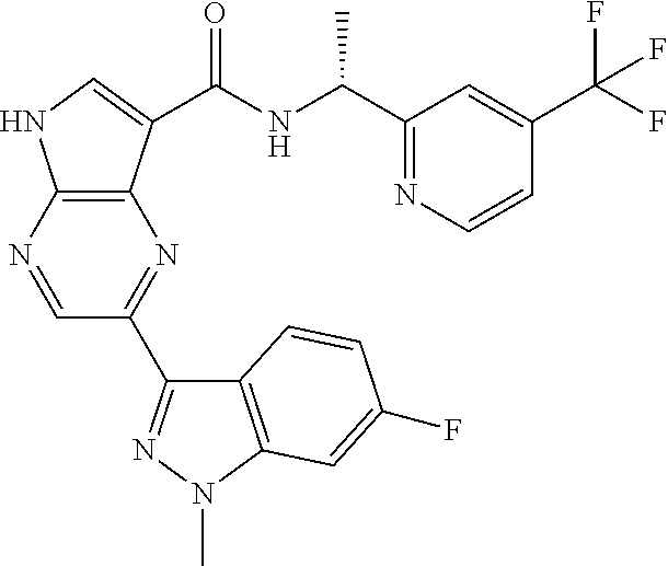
C1(C2=NN(C)C3=C2C=CC(F)=C3)=NC2=C(NC=C2C(NC(C2=NC=CC(C(F)(F)F)=C2)C)=O)N=C1
